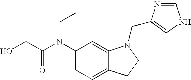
C1(N(C(CO)=O)CC)=CC=C2C(=C1)N(CC1=CNC=N1)CC2
